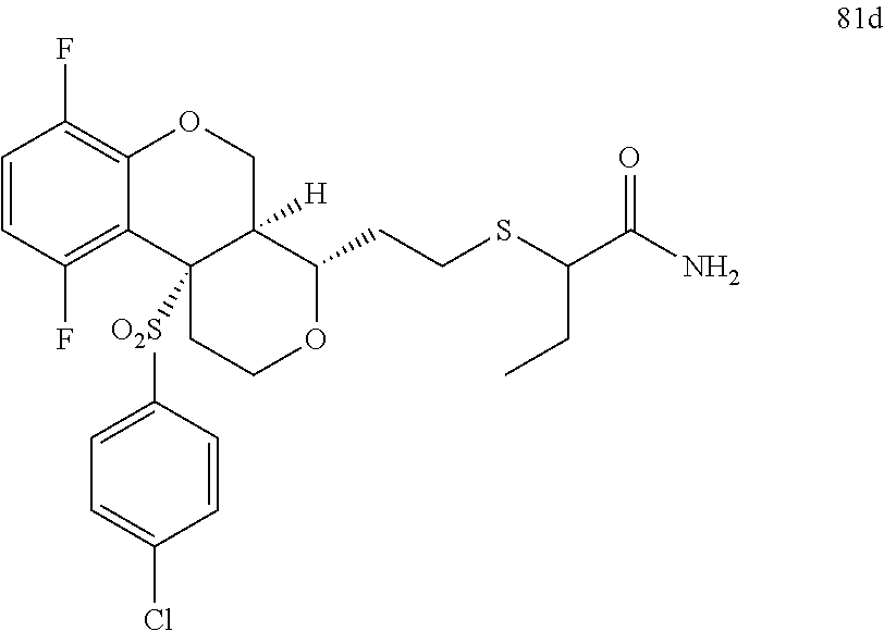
C1=CC(F)=C2C(=C1F)OCC1([H])C2([O2S]C2=CC=C(Cl)C=C2)CCOC1CCSC(C(N)=O)CC
